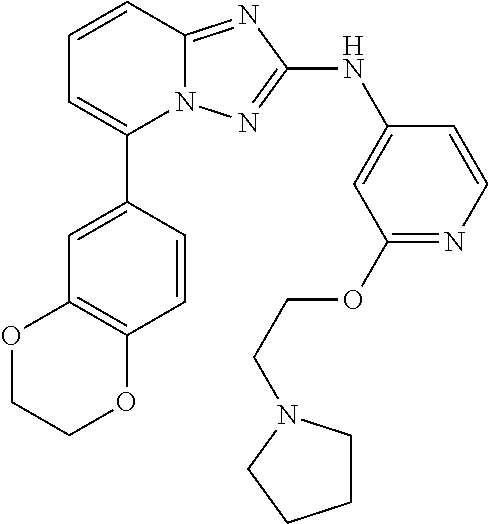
C1=CC2=NC(NC3=CC(OCCN4CCCC4)=NC=C3)=NN2C(C2=CC3=C(C=C2)OCCO3)=C1
